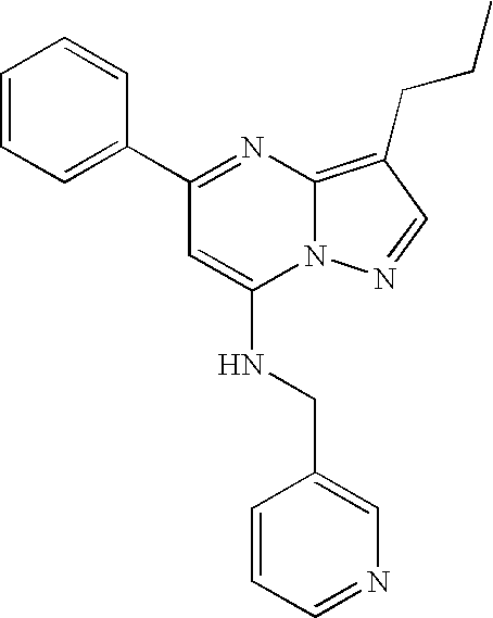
N12C(=C(CCC)C=N1)N=C(C1=CC=CC=C1)C=C2NCC1=CN=CC=C1
